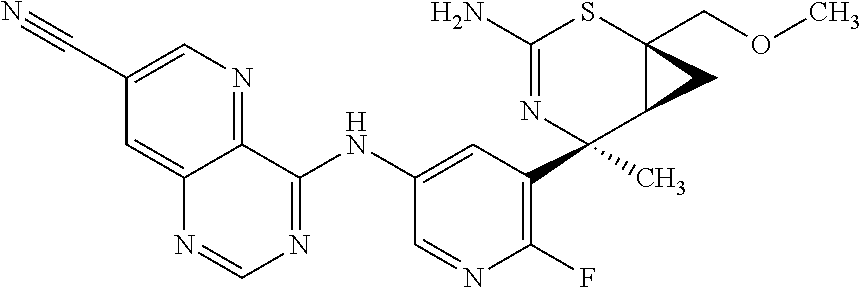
C1(N)=NC(C2=C(F)N=CC(NC3=NC=NC4=CC(C#N)=CN=C34)=C2)(C)C2C(COC)(S1)C2
